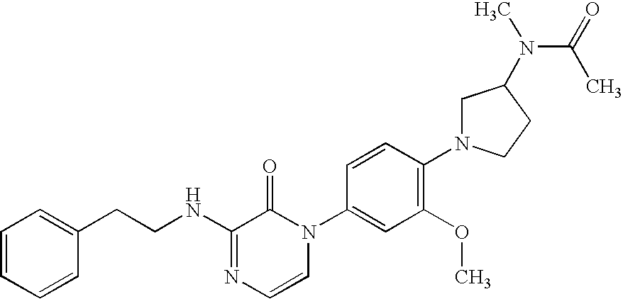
C1=CC=CC(CCNC2=NC=CN(C3=CC(OC)=C(N4CC(N(C)C(=O)C)CC4)C=C3)C2=O)=C1
